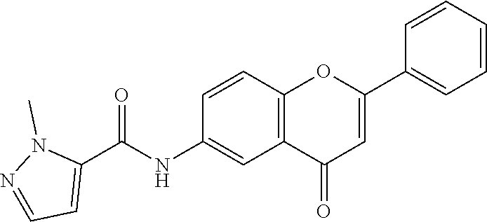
C12=C(C=C(NC(C3=CC=NN3C)=O)C=C1)C(=O)C=C(C1=CC=CC=C1)O2
